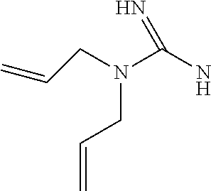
C(N(C(N)=N)CC=C)C=C
